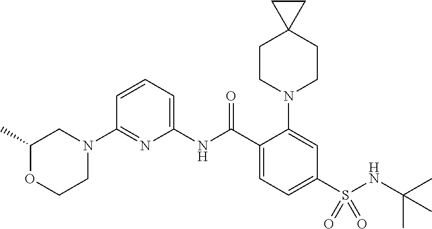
C1(N2CC(C)OCC2)=NC(NC(C2=CC=C(S(NC(C)(C)C)(=O)=O)C=C2N2CCC3(CC2)CC3)=O)=CC=C1
